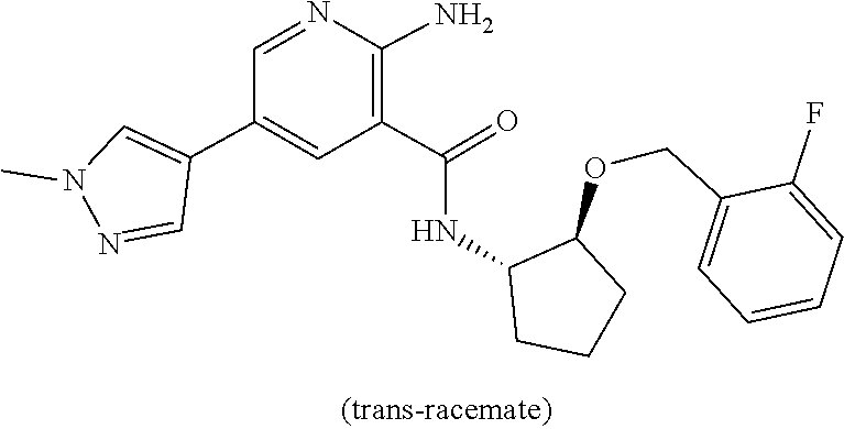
C1=NC(N)=C(C(=O)NC2C(OCC3=CC=CC=C3F)CCC2)C=C1C1=CN(C)N=C1
